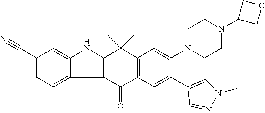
C12=C(C(=O)C3=C(C1(C)C)C=C(N1CCN(C4COC4)CC1)C(C1=CN(C)N=C1)=C3)C1=CC=C(C#N)C=C1N2
